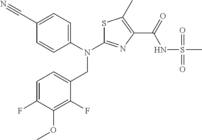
C1=C(F)C(OC)=C(F)C(CN(C2=NC(C(=O)NS(C)(=O)=O)=C(C)S2)C2=CC=C(C#N)C=C2)=C1
